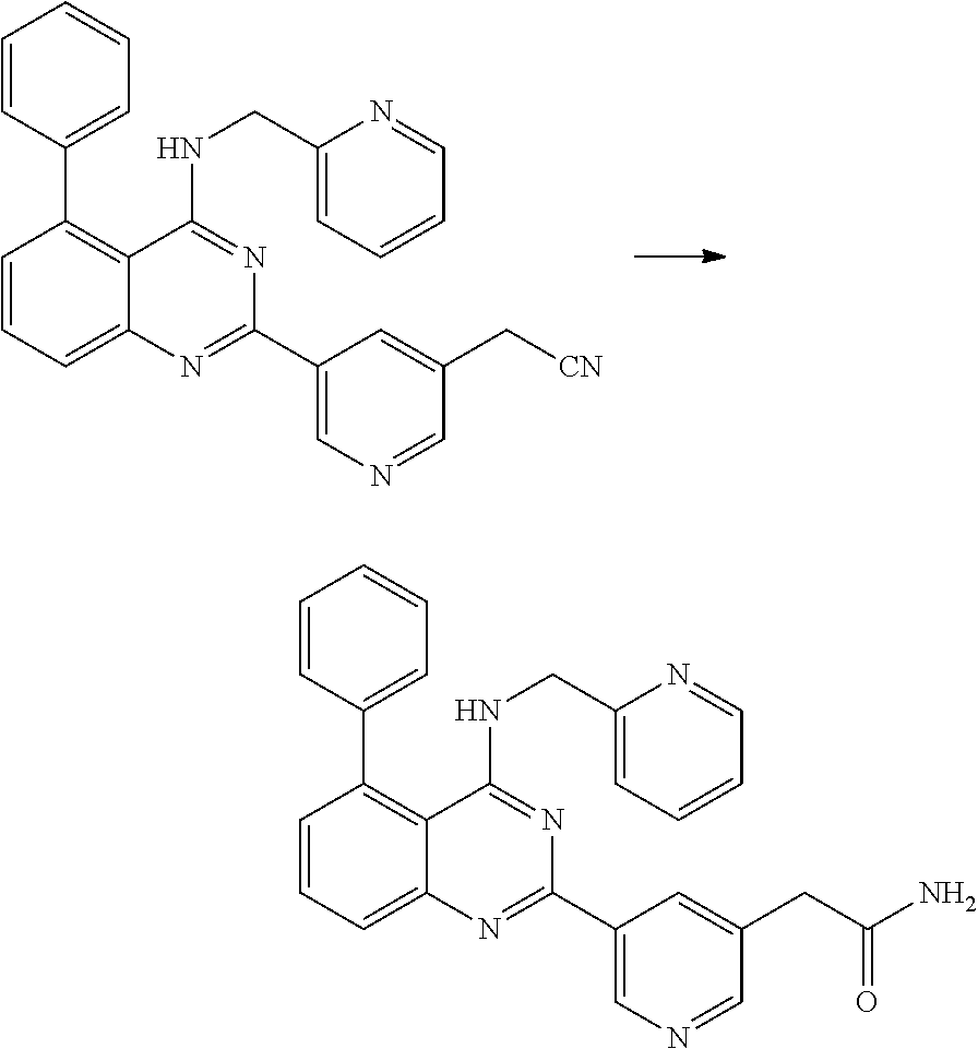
C1(C2=C3C(=CC=C2)N=C(C2=CN=CC(C[CN])=C2)N=C3NCC2=CC=CC=N2)=CC=CC=C1.C1(C2=C3C(=CC=C2)N=C(C2=CN=CC(CC(N)=O)=C2)N=C3NCC2=CC=CC=N2)=CC=CC=C1
